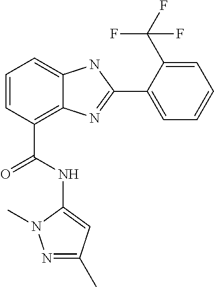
C1=CC(C(NC2=CC(C)=NN2C)=O)=C2C(=C1)NC(C1=CC=CC=C1C(F)(F)F)=N2
